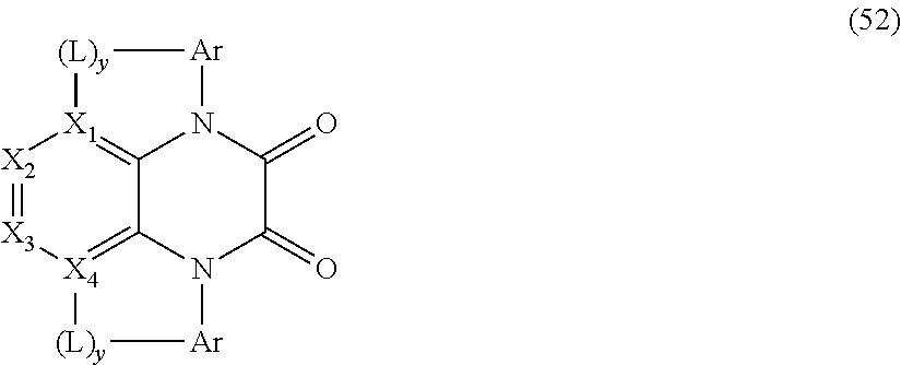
[X2]1=[X3][X4]2=C3C4=[X1]1[(L)y][Ar]N4C(=O)C(=O)N3[Ar][(L)y]2
